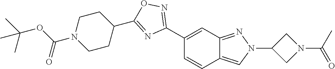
C1(C2=NOC(C3CCN(C(OC(C)(C)C)=O)CC3)=N2)=CC2=NN(C3CN(C(C)=O)C3)C=C2C=C1
